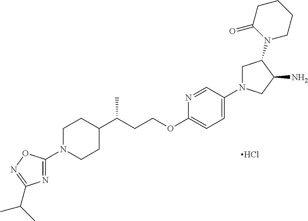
N1=C(N2CCC(C(CCOC3=CC=C(N4CC(N5CCCCC5=O)C(N)C4)C=N3)C)CC2)ON=C1C(C)C.Cl
